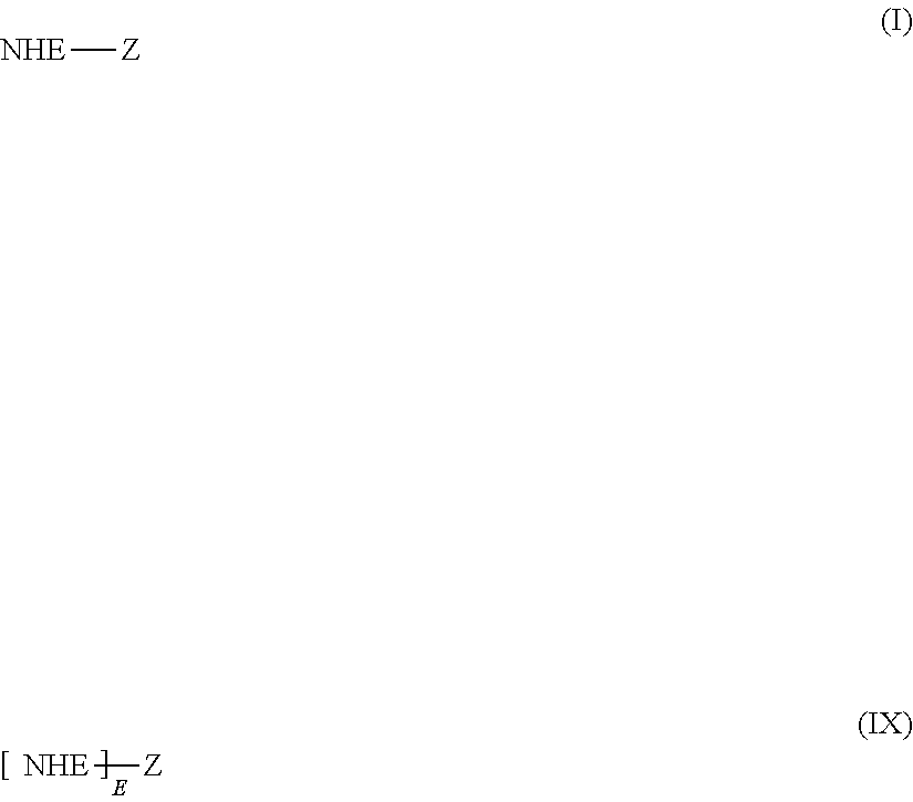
[NHE][Z].[NHE][Z]
